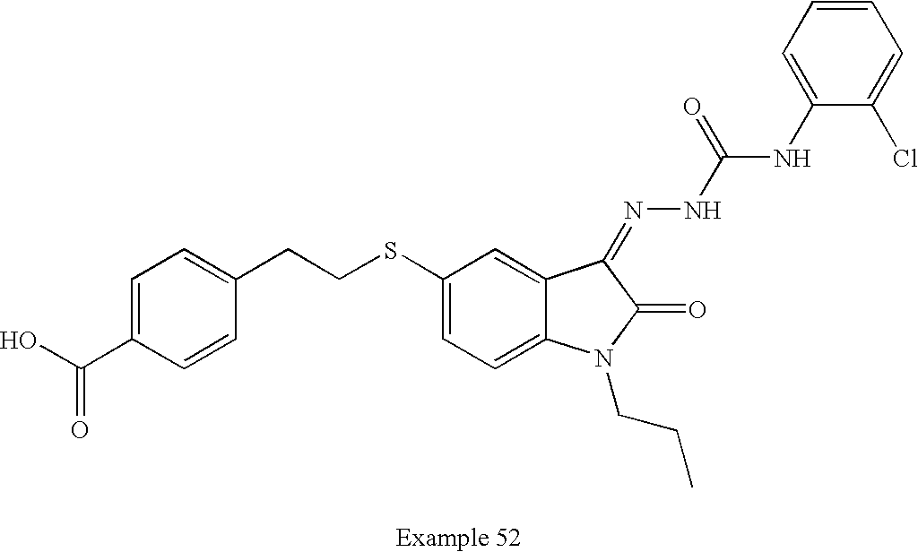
C1=C(C(O)=O)C=CC(CCSC2=CC=C3C(=C2)C(=NNC(NC2=CC=CC=C2Cl)=O)C(=O)N3CCC)=C1
